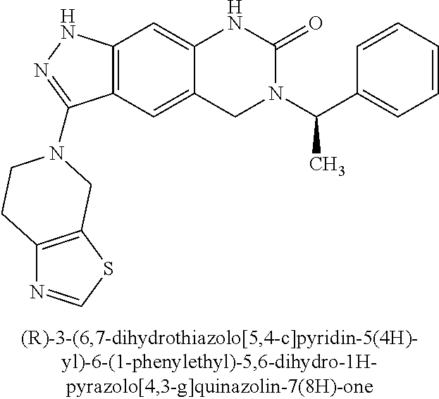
C12=C(C=C3C(=C1)NC(=O)N(C(C1=CC=CC=C1)C)C3)C(N1CC3=C(N=CS3)CC1)=NN2
